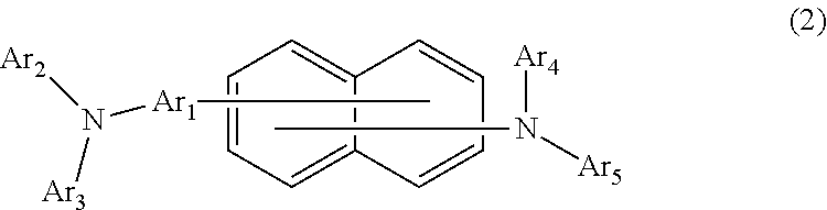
C1=CC=C2C(=C1)C=CC=C2.[Ar2]N([Ar3])[Ar1]C.CN([Ar4])[Ar5]
